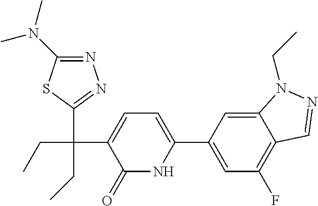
C12=CC(C3=CC=C(C(CC)(C4=NN=C(N(C)C)S4)CC)C(=O)N3)=CC(F)=C1C=NN2CC
